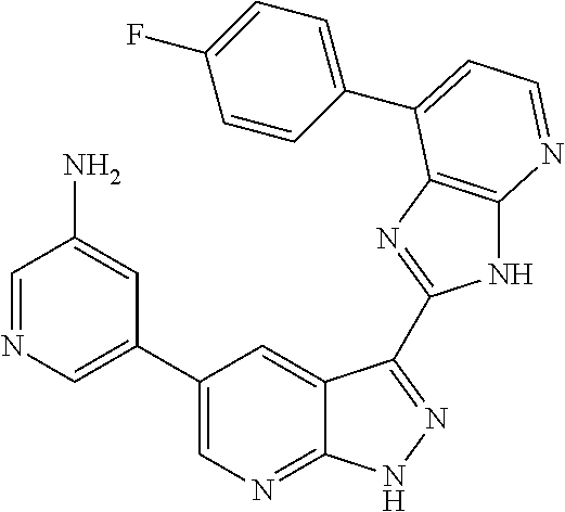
C1=NC=C(C2=CN=C3C(=C2)C(C2=NC4=C(N2)N=CC=C4C2=CC=C(F)C=C2)=NN3)C=C1N
